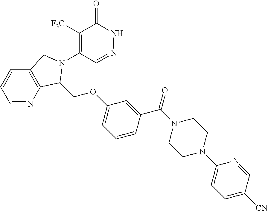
C1([F3C])=C(N2C(COC3=CC=CC(C(=O)N4CCN(C5=CC=C([CN])C=N5)CC4)=C3)C3=C(C=CC=N3)C2)C=NNC1=O
